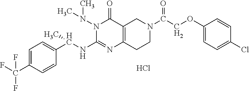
C1=C(C(F)(F)F)C=CC(C(NC2=NC3=C(C(=O)N2N(C)C)CN(C(=O)COC2=CC=C(Cl)C=C2)CC3)C)=C1.Cl
